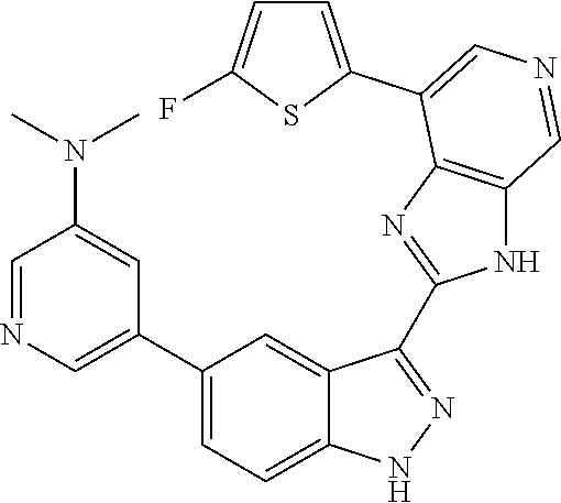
C1(C2=CN=CC(N(C)C)=C2)=CC=C2C(=C1)C(C1=NC3=C(N1)C=NC=C3C1=CC=C(F)S1)=NN2
